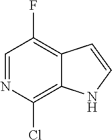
FC1=C2C(=C(Cl)N=C1)NC=C2
